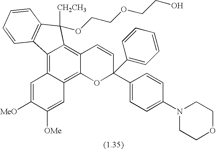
C12=C3C(=C4C(=C1C([CH2CH3])(OCCOCCO)C1=C2C=CC=C1)C=CC(C1=CC=C(N2CCOCC2)C=C1)(C1=CC=CC=C1)O4)C=C([OMe])C([MeO])=C3
